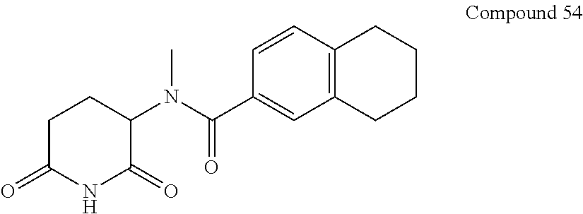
C1(N(C(C2=CC3=C(C=C2)CCCC3)=O)C)C(=O)NC(=O)CC1
